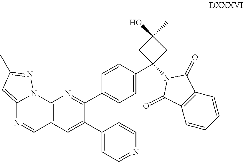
C12=CC(C)=NN1C1=C(C=N2)C=C(C2=CC=NC=C2)C(C2=CC=C(C3(N4C(=O)C5=C(C4=O)C=CC=C5)CC(O)(C)C3)C=C2)=N1
